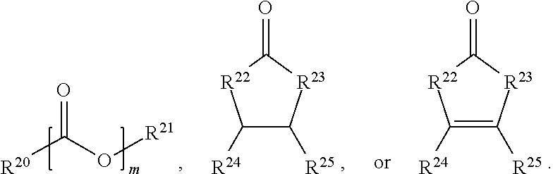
[R20]C(=O)O[R21].C1([R24])C([R25])[R23]C(=O)[R22]1.C1([R24])=C([R25])[R23]C(=O)[R22]1
